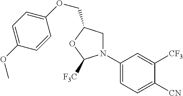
C1N(C2=CC=C([CN])C([CF3])=C2)C([F3C])OC1COC1=CC=C(OC)C=C1
